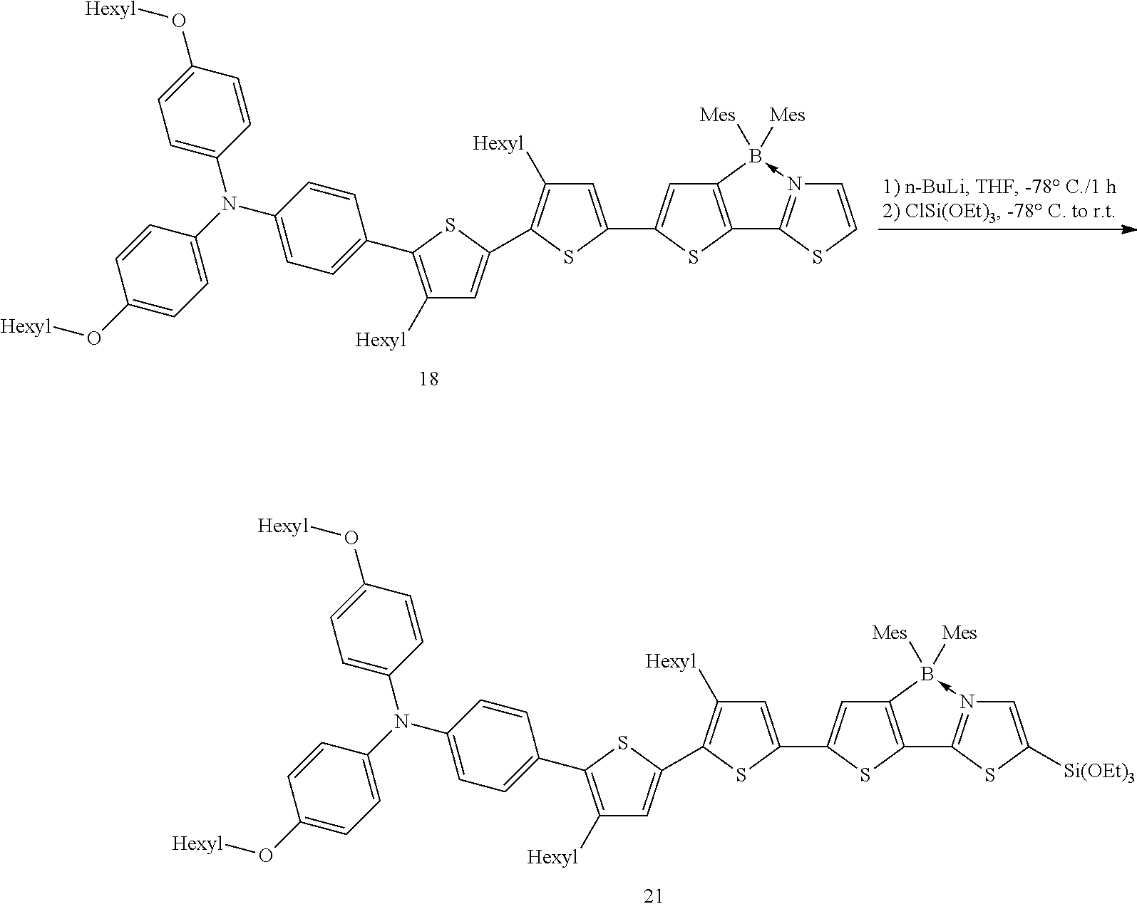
C1([Hexyl])=C(C2=CC=C(N(C3=CC=C(O[Hexyl])C=C3)C3=CC=C(O[Hexyl])C=C3)C=C2)SC(C2=C([Hexyl])C=C(C3=CC4=C(S3)C3=N(->B4([Mes])[Mes])C=CS3)S2)=C1.C1([Hexyl])=C(C2=CC=C(N(C3=CC=C(O[Hexyl])C=C3)C3=CC=C(O[Hexyl])C=C3)C=C2)SC(C2=C([Hexyl])C=C(C3=CC4=C(S3)C3=N(->B4([Mes])[Mes])C=C([Si(OEt)3])S3)S2)=C1
